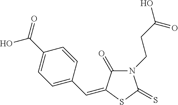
N1(CCC(O)=O)C(=O)C(=CC2=CC=C(C(=O)O)C=C2)SC1=S
